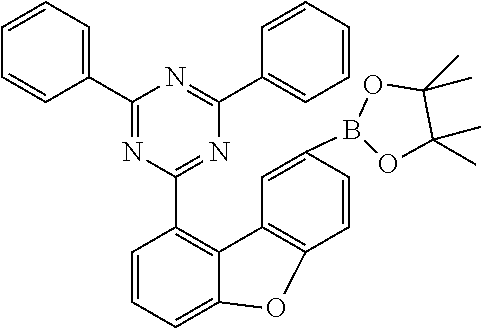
C1(C2=NC(C3=C4C(=CC=C3)OC3=C4C=C(B4OC(C)(C)C(C)(C)O4)C=C3)=NC(C3=CC=CC=C3)=N2)=CC=CC=C1
